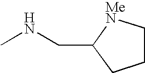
C1C[MeN]C(CNC)C1
